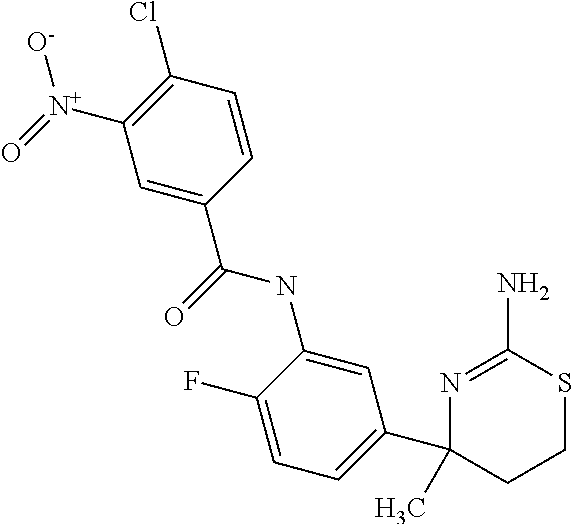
C1(C(=O)NC2=CC(C3(C)N=C(N)SCC3)=CC=C2F)=CC([N+](=O)[O-])=C(Cl)C=C1
